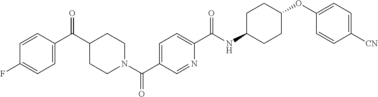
C1=C(C(C2CCN(C(C3=CC=C(C(NC4CCC(OC5=CC=C([CN])C=C5)CC4)=O)N=C3)=O)CC2)=O)C=CC(F)=C1
